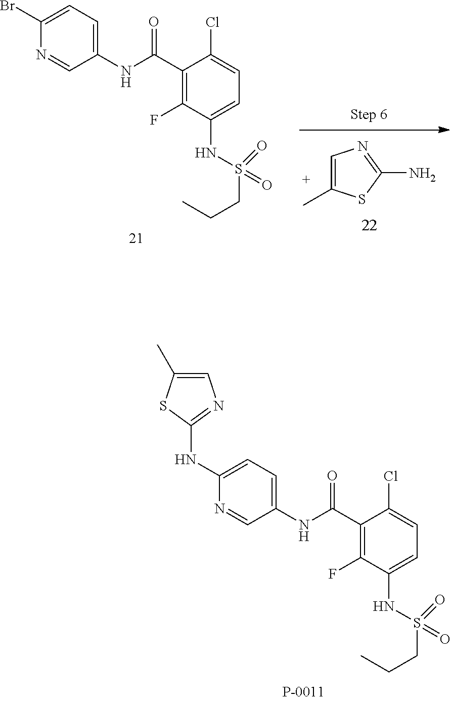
C1=C(C)SC(N)=N1.N(C(C1=C(F)C(NS(=O)(=O)CCC)=CC=C1Cl)=O)C1=CC=C(Br)N=C1.N(C(C1=C(F)C(NS(=O)(=O)CCC)=CC=C1Cl)=O)C1=CC=C(NC2=NC=C(C)S2)N=C1
